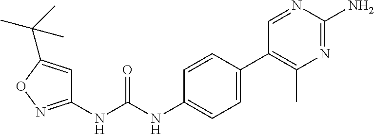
C1(NC(NC2=CC=C(C3=C(C)N=C(N)N=C3)C=C2)=O)=NOC(C(C)(C)C)=C1
